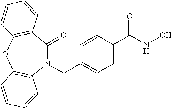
N1(CC2=CC=C(C(NO)=O)C=C2)C(=O)C2=C(OC3=C1C=CC=C3)C=CC=C2
